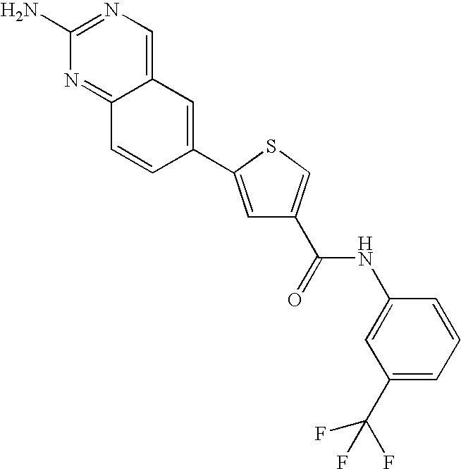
C12=CN=C(N)N=C1C=CC(C1=CC(C(=O)NC3=CC(C(F)(F)F)=CC=C3)=CS1)=C2
